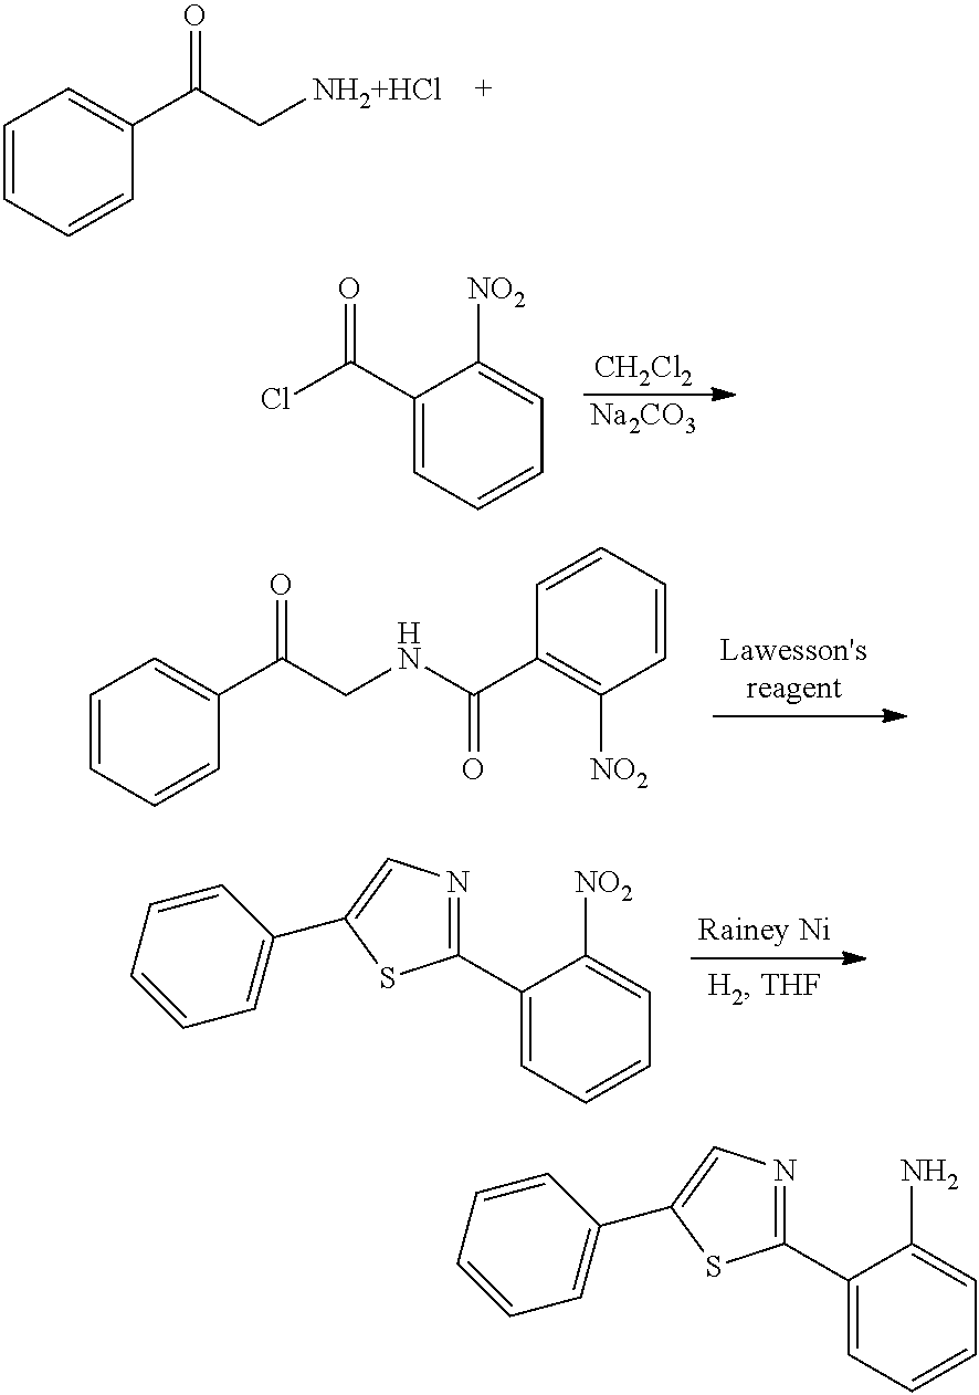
C1(C2=NC=C(C3=CC=CC=C3)S2)=CC=CC=C1[NO2].C1=CC=CC(C(C[NH2+HCl])=O)=C1.[CH2Cl2].[Na2CO3].C1(C(=O)Cl)=CC=CC=C1[NO2].C1=CC=CC(C(CNC(=O)C2=C([NO2])C=CC=C2)=O)=C1.C1(C2=NC=C(C3=CC=CC=C3)S2)=CC=CC=C1N
